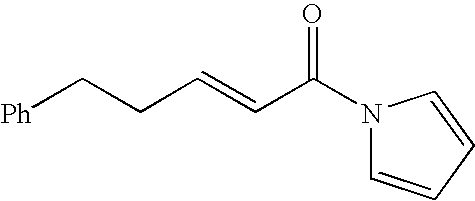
[Ph]CCC=CC(N1C=CC=C1)=O
